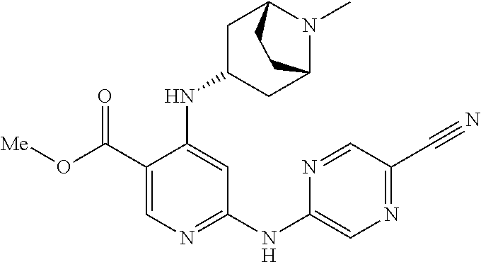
C1(C(O[Me])=O)=CN=C(NC2=CN=C(C#N)C=N2)C=C1NC1CC2N(C)C(C1)CC2
